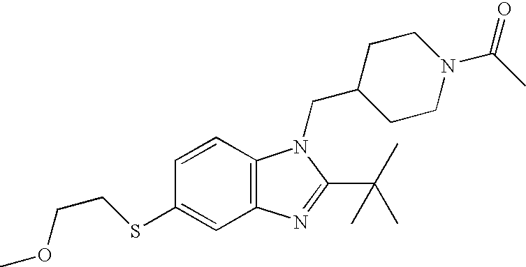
C1CN(C(C)=O)CCC1CN1C2=C(C=C(SCCOC)C=C2)N=C1C(C)(C)C
